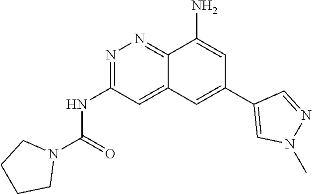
N1(C(=O)NC2=NN=C3C(=C2)C=C(C2=CN(C)N=C2)C=C3N)CCCC1
